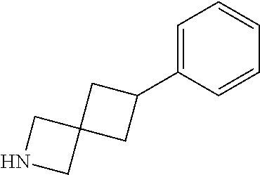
C1=C(C2CC3(C2)CNC3)C=CC=C1
